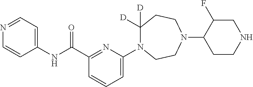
N1=CC=C(NC(C2=NC(N3C([D])([D])CCN(C4CCNCC4F)CC3)=CC=C2)=O)C=C1
